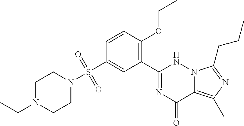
C1(C2=C(OCC)C=CC(S(N3CCN(CC)CC3)(=O)=O)=C2)=NC(=O)C2=C(C)N=C(CCC)N2N1
